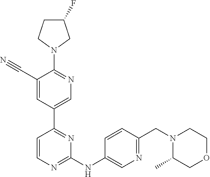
C1(F)CCN(C2=NC=C(C3=NC(NC4=CN=C(CN5C(C)COCC5)C=C4)=NC=C3)C=C2C#N)C1
